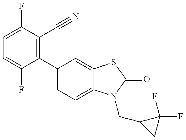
C1=C(F)C(C2=CC=C3C(=C2)SC(=O)N3CC2CC2(F)F)=C(C#N)C(F)=C1
